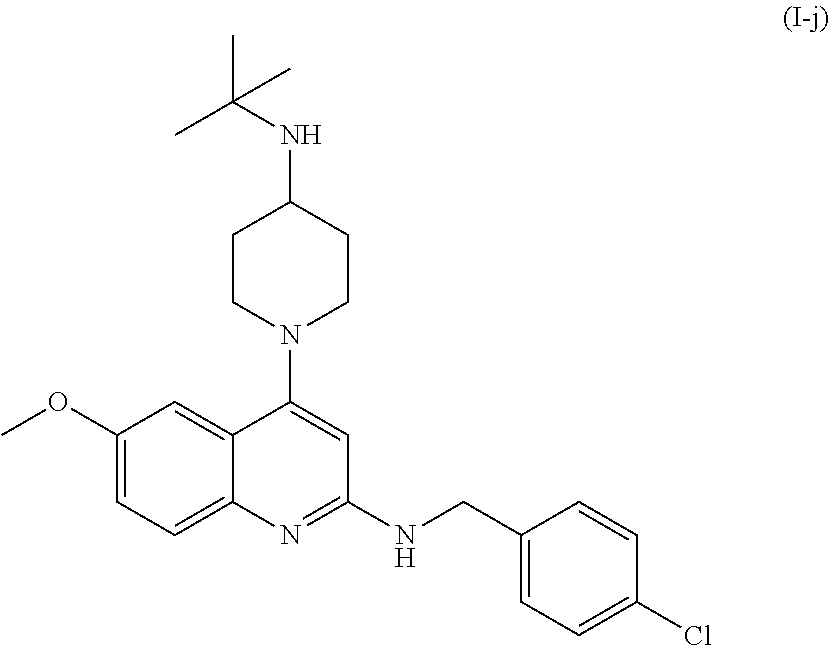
C1CN(C2=CC(NCC3=CC=C(Cl)C=C3)=NC3=CC=C(OC)C=C23)CCC1NC(C)(C)C
